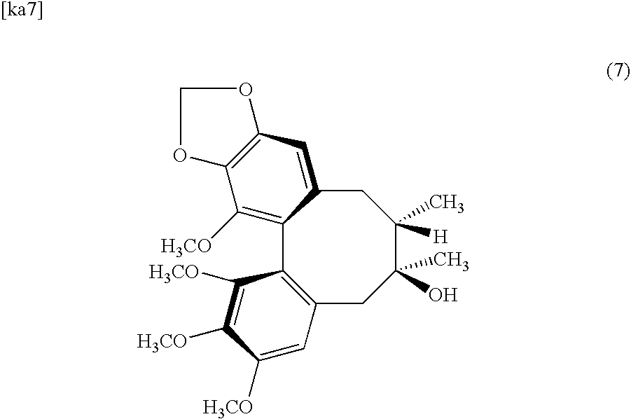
C12=C([H3CO])C3=C(C=C1CC(C)([H])C(C)(O)CC1=C2C([H3CO])=C([H3CO])C([H3CO])=C1)OCO3
